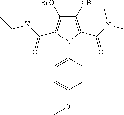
C1([OBn])=C(C(N(C)C)=O)N(C2=CC=C(OC)C=C2)C(C(NCC)=O)=C1[BnO]
